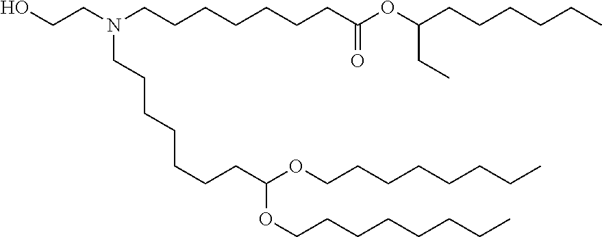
C(CCC)CCCCOC(OCCCCCCCC)CCCCCCCN(CCCCCCCC(=O)OC(CCCCCC)CC)CCO
